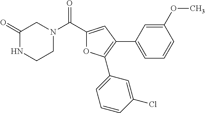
C1(=O)NCCN(C(C2=CC(C3=CC=CC(OC)=C3)=C(C3=CC=CC(Cl)=C3)O2)=O)C1
